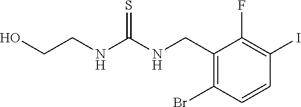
C1(CNC(NCCO)=S)=C(Br)C=CC(I)=C1F
